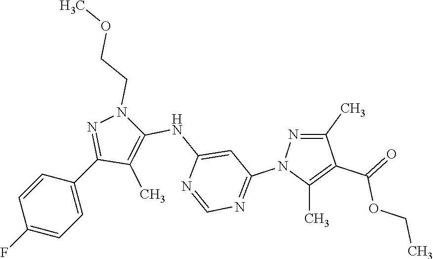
C1(F)=CC=C(C2=NN(CCOC)C(NC3=CC(N4N=C(C)C(C(=O)OCC)=C4C)=NC=N3)=C2C)C=C1
